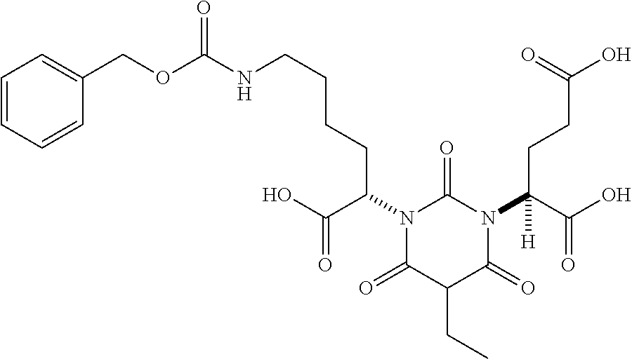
C1(COC(NCCCCC(N2C(=O)N(C(C(O)=O)(CCC(O)=O)[H])C(=O)C(CC)C2=O)C(O)=O)=O)=CC=CC=C1
